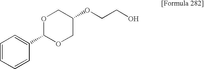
C1=CC=CC(C2OCC(OCCO)CO2)=C1
